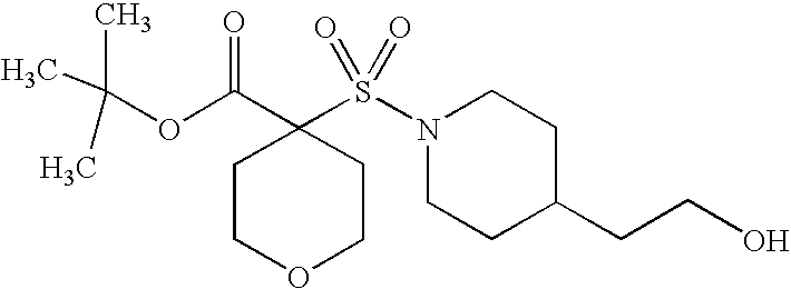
C1COCCC1(C(=O)OC(C)(C)C)S(N1CCC(CCO)CC1)(=O)=O
